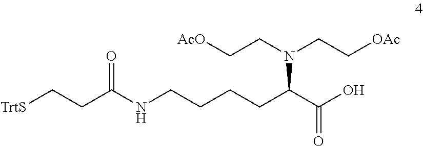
N(CCCCC(C(O)=O)N(CC[AcO])CC[OAc])C(CC[TrtS])=O
